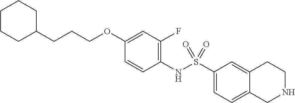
C1(NS(C2=CC=C3C(=C2)CCNC3)(=O)=O)=C(F)C=C(OCCCC2CCCCC2)C=C1
